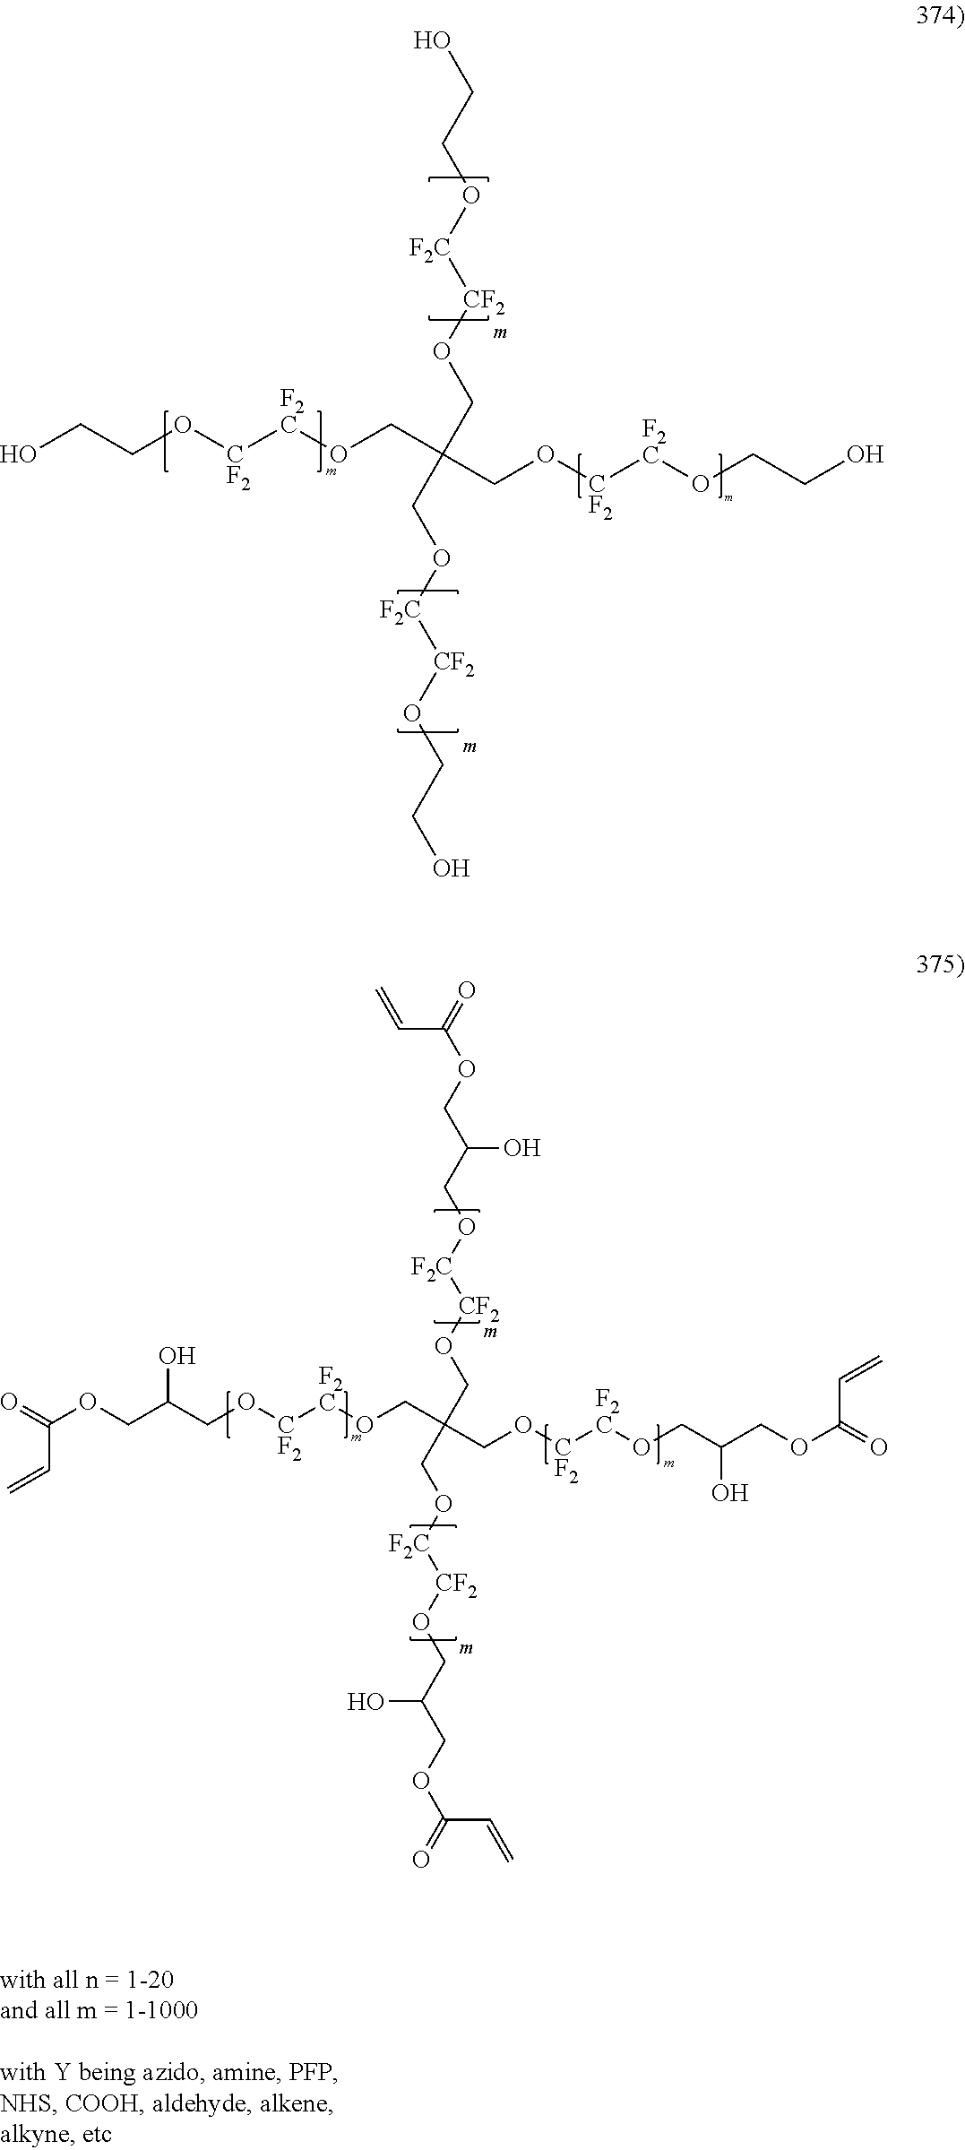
OCCO[CF2][F2C]OCC(CO[CF2][F2C]OCCO)(CO[F2C][CF2]OCCO)CO[CF2][F2C]OCCO.C(C(CO[CF2][F2C]OCC(CO[CF2][F2C]OCC(COC(=O)C=C)O)(CO[F2C][CF2]OCC(COC(=O)C=C)O)CO[CF2][F2C]OCC(COC(=O)C=C)O)O)OC(=O)C=C
